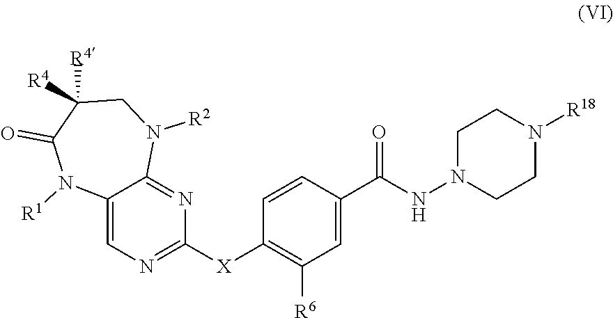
C1=C(C(NN2CCN([R18])CC2)=O)C=CC([X]C2=NC=C3C(=N2)N([R2])CC([R4])([R4])C(=O)N3[R1])=C1[R6]
